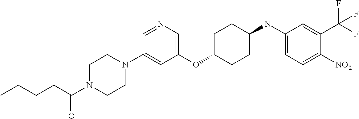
C1(OC2CCC(NC3=CC=C([NO2])C(C(F)(F)F)=C3)CC2)=CN=CC(N2CCN(C(CCCC)=O)CC2)=C1
